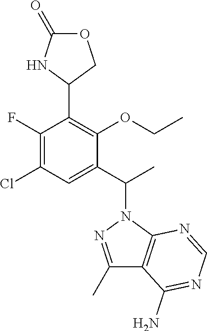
O1C(=O)NC(C2=C(OCC)C(C(C)N3C4=C(C(C)=N3)C(N)=NC=N4)=CC(Cl)=C2F)C1
